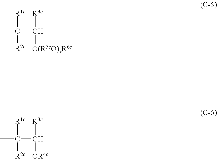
[R1c]C(C([O(R5cO)vR6c])[R3c])([R2c])C.[R1c]C(C([OR4c])[R3c])([R2c])C
